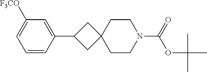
C1=CC(C2CC3(C2)CCN(C(=O)OC(C)(C)C)CC3)=CC([F3CO])=C1
